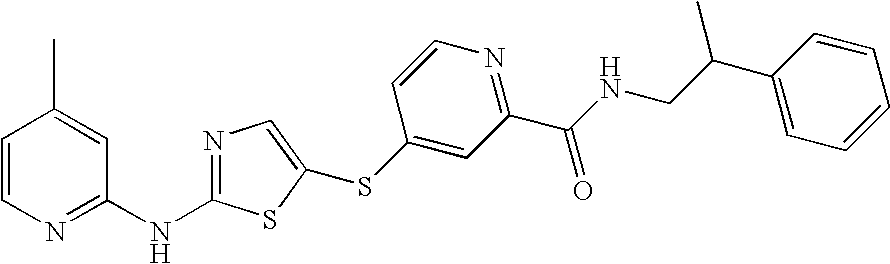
C1=CN=C(NC2=NC=C(SC3=CC(C(NCC(C4=CC=CC=C4)C)=O)=NC=C3)S2)C=C1C
